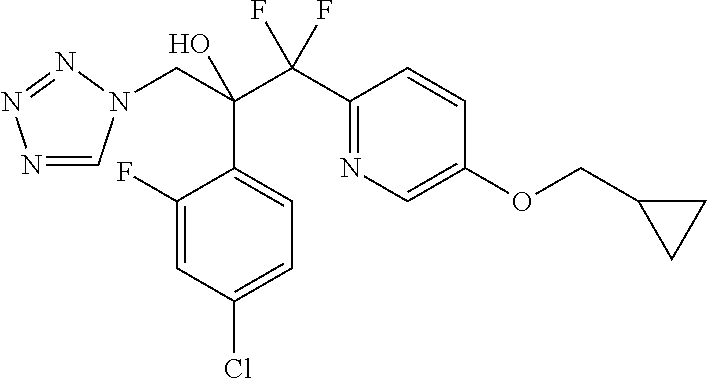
N1=CN(CC(C(C2=NC=C(OCC3CC3)C=C2)(F)F)(O)C2=CC=C(Cl)C=C2F)N=N1
